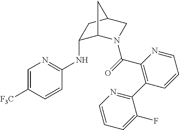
C1(NC2=NC=C([F3C])C=C2)C2N(C(=O)C3=C(C4=NC=CC=C4F)C=CC=N3)CC(C1)C2
